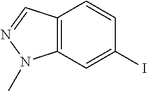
C12=C(C=C(I)C=C1)N(C)N=C2
